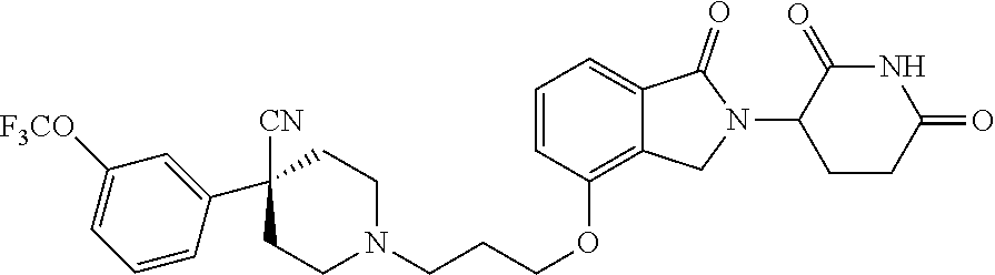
N1C(=O)C(N2C(=O)C3=CC=CC(OCCCN4CCC([CN])(C5=CC([F3CO])=CC=C5)CC4)=C3C2)CCC1=O
